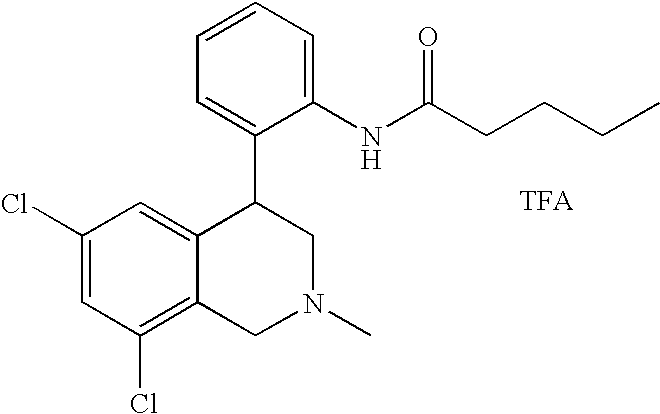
C1(Cl)=CC(Cl)=C2C(=C1)C(C1=CC=CC=C1NC(CCCC)=O)CN(C)C2
